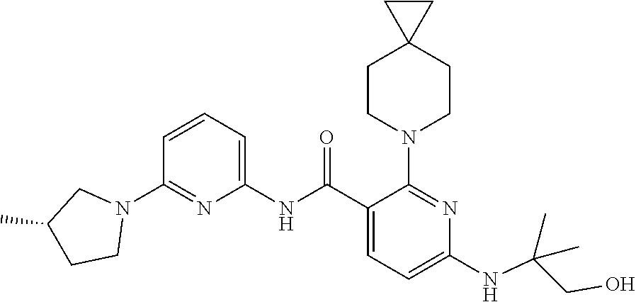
C1(NC(C2=CC=C(NC(CO)(C)C)N=C2N2CCC3(CC2)CC3)=O)=CC=CC(N2CC(C)CC2)=N1
